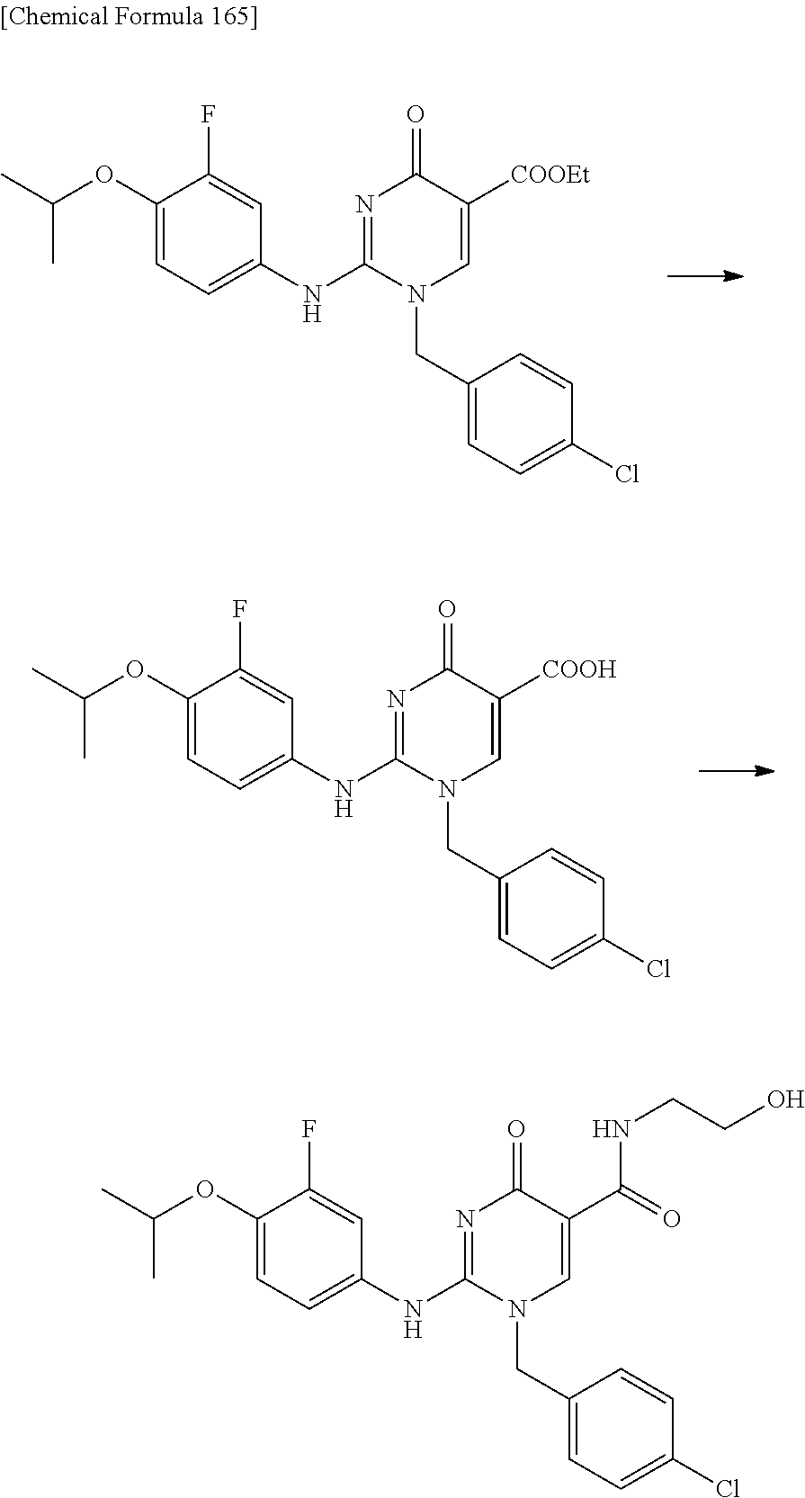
N1=C(NC2=CC=C(OC(C)C)C(F)=C2)N(CC2=CC=C(Cl)C=C2)C=C([COOEt])C1=O.N1=C(NC2=CC=C(OC(C)C)C(F)=C2)N(CC2=CC=C(Cl)C=C2)C=C([COOH])C1=O.N1=C(NC2=CC=C(OC(C)C)C(F)=C2)N(CC2=CC=C(Cl)C=C2)C=C(C(=O)NCCO)C1=O
